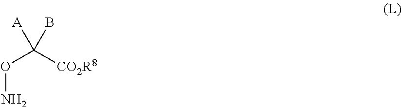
O(N)C([A])([CO2R8])B
